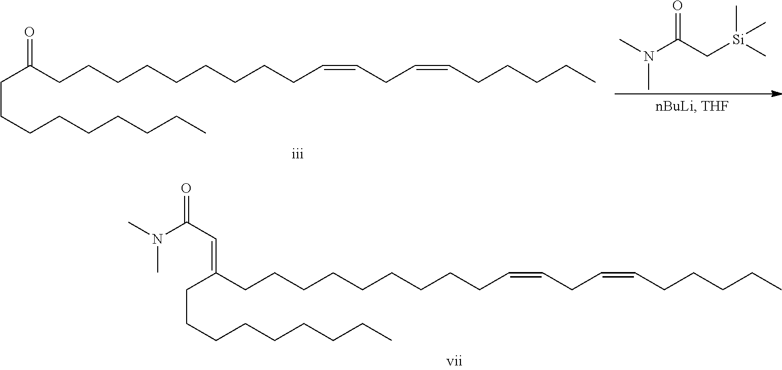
C(CCC)CCCCCC(=CC(=O)N(C)C)CCCCCCCCCC=CCC=CCCCCC.C(CCC)CCCCCC(=O)CCCCCCCCCC=CCC=CCCCCC.CN(C(C[Si](C)(C)C)=O)C
